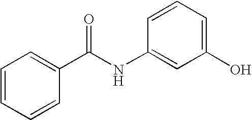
C1=CC=CC(C(NC2=CC(O)=CC=C2)=O)=C1
